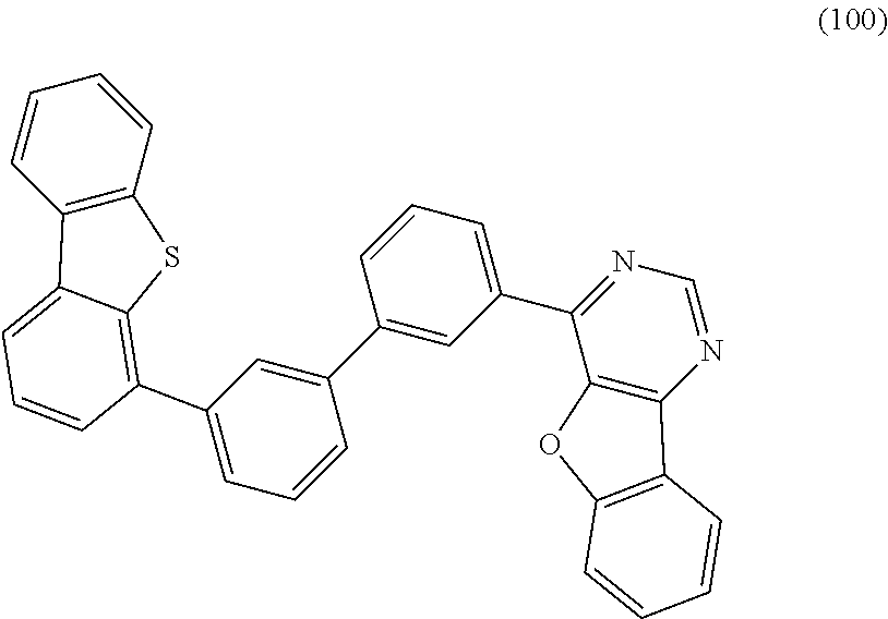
C12=C(C=CC=C1)SC1=C(C3=CC=CC(C4=CC(C5=NC=NC6=C5OC5=C6C=CC=C5)=CC=C4)=C3)C=CC=C21
